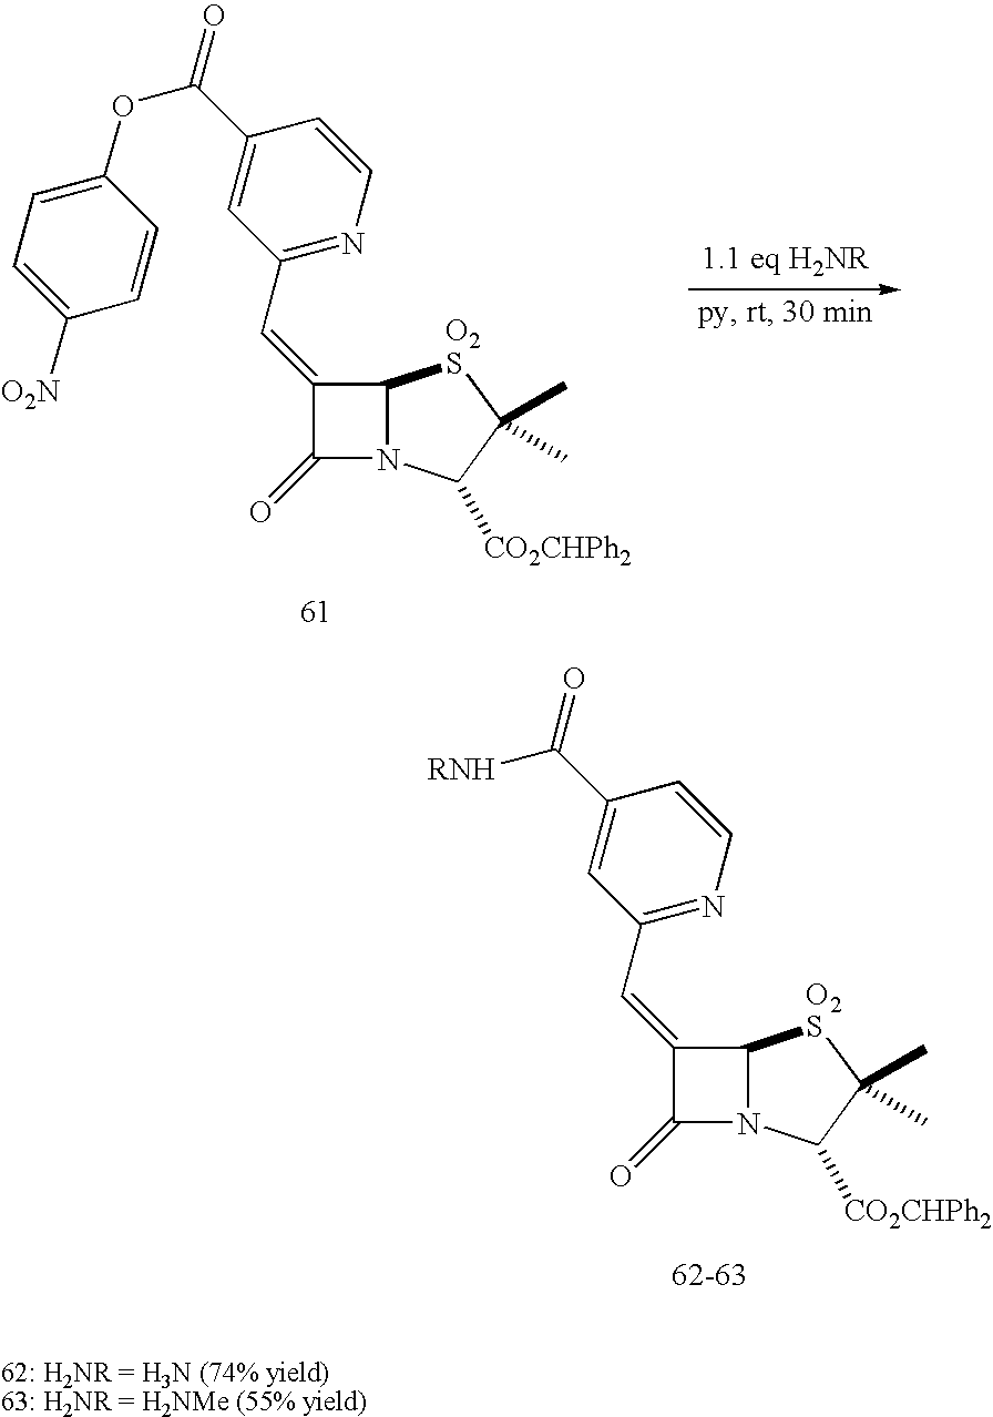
C1(C=C2C(=O)N3C2[O2S]C(C)(C)C3[CO2CHPh2])=NC=CC(C(OC2=CC=C([O2N])C=C2)=O)=C1.C1(C=C2C(=O)N3C2[O2S]C(C)(C)C3[CO2CHPh2])=NC=CC(C([RNH])=O)=C1
